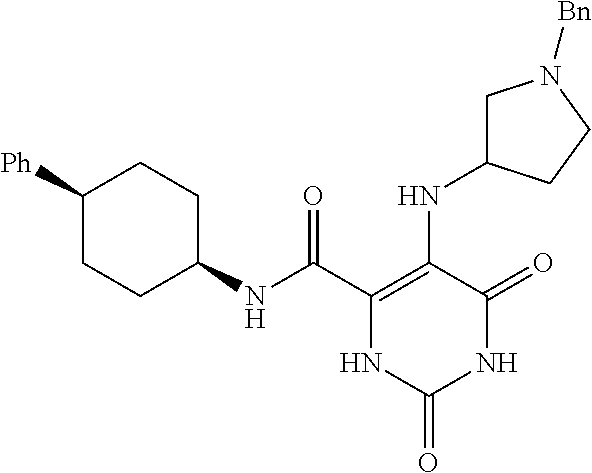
C(C1=C(NC2CN([Bn])CC2)C(=O)NC(=O)N1)(=O)NC1CCC([Ph])CC1
